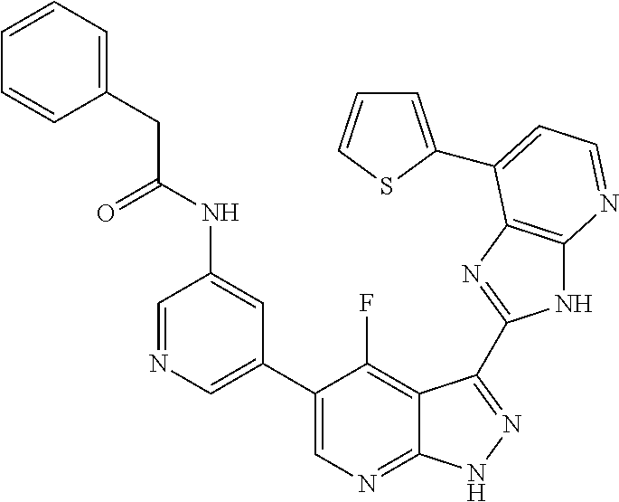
C1=NC=C(C2=CN=C3C(=C2F)C(C2=NC4=C(N2)N=CC=C4C2=CC=CS2)=NN3)C=C1NC(CC1=CC=CC=C1)=O
